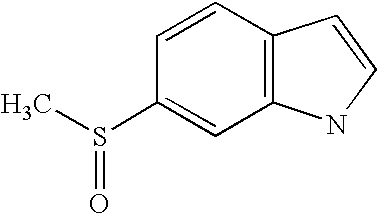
C1=CC2=C(C=C1S(C)=O)NC=C2
